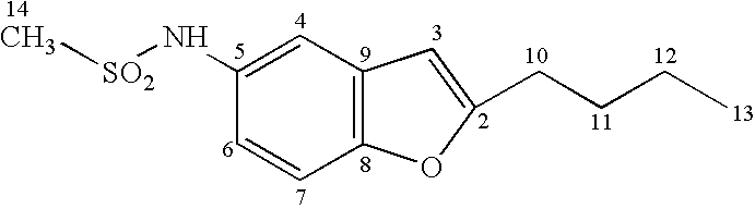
C[SO2]NC1=CC2=C(C=C1)OC(CCCC)=C2
